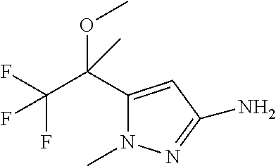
FC(C(C1=CC(N)=NN1C)(OC)C)(F)F
